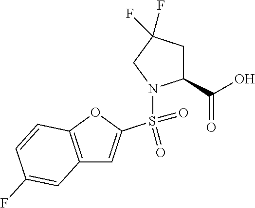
C12=C(OC(S(=O)(=O)N3C(C(O)=O)CC(F)(F)C3)=C1)C=CC(F)=C2
